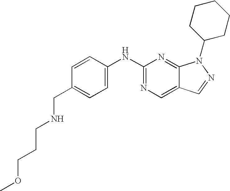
C1(NC2=CC=C(CNCCCOC)C=C2)=NC=C2C(=N1)N(C1CCCCC1)N=C2
